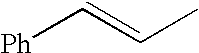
[Ph]C=CC
